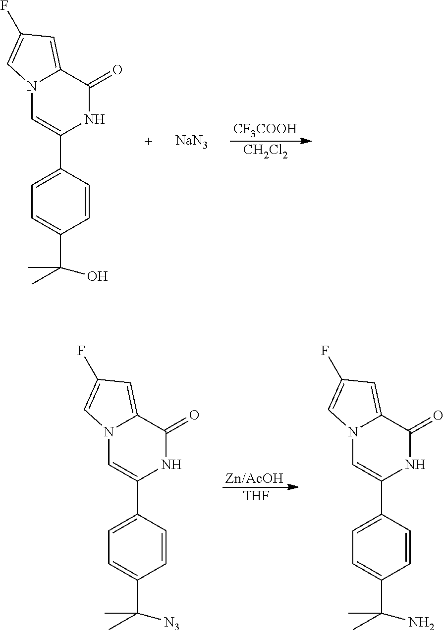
[CF3COOH].[CH2Cl2].N12C=C(C3=CC=C(C(C)(C)O)C=C3)NC(=O)C1=CC(F)=C2.[NaN3].[Zn/AcOH].[THF].N12C=C(C3=CC=C(C(C)(C)[N3])C=C3)NC(=O)C1=CC(F)=C2.N12C=C(C3=CC=C(C(C)(C)N)C=C3)NC(=O)C1=CC(F)=C2
